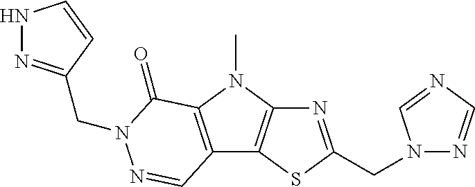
N1=C(CN2N=CN=C2)SC2=C1N(C)C1=C2C=NN(CC2=NNC=C2)C1=O
